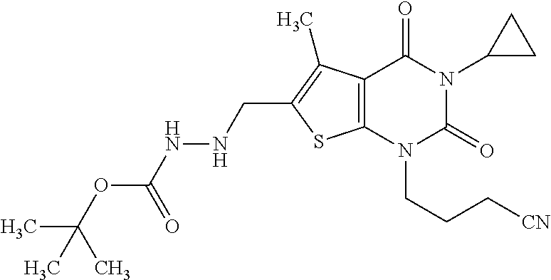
C12=C(N(CCC[CN])C(=O)N(C3CC3)C1=O)SC(CNNC(OC(C)(C)C)=O)=C2C
